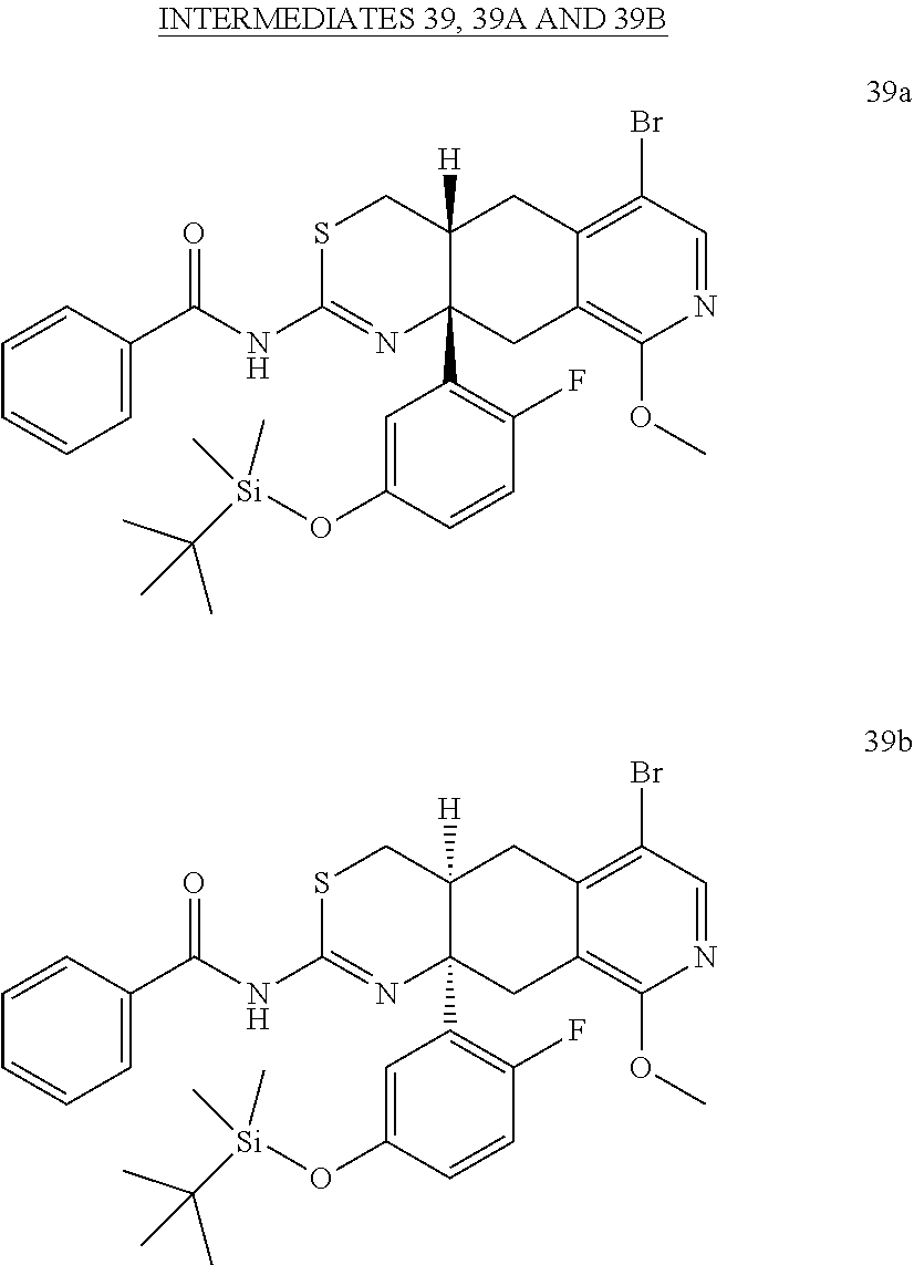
S1C(NC(C2=CC=CC=C2)=O)=NC2(C3=C(F)C=CC(O[Si](C(C)(C)C)(C)C)=C3)C([H])(C1)CC1=C(Br)C=NC(OC)=C1C2.S1C(NC(C2=CC=CC=C2)=O)=NC2(C3=C(F)C=CC(O[Si](C(C)(C)C)(C)C)=C3)C([H])(C1)CC1=C(Br)C=NC(OC)=C1C2
